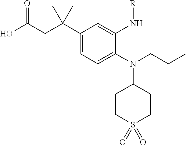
C1(N(C2CCS(=O)(=O)CC2)CCC)=CC=C(C(CC(O)=O)(C)C)C=C1N[R]
